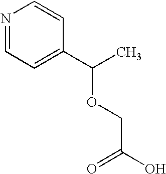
N1=CC=C(C(OCC(O)=O)C)C=C1
